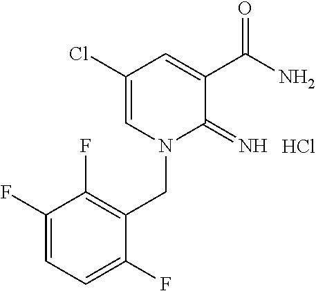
C1(Cl)=CN(CC2=C(F)C(F)=CC=C2F)C(=N)C(C(N)=O)=C1.Cl
